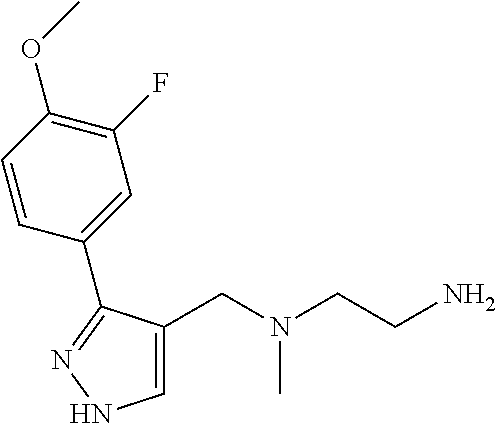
C1=C(CN(CCN)C)C(C2=CC(F)=C(OC)C=C2)=NN1
